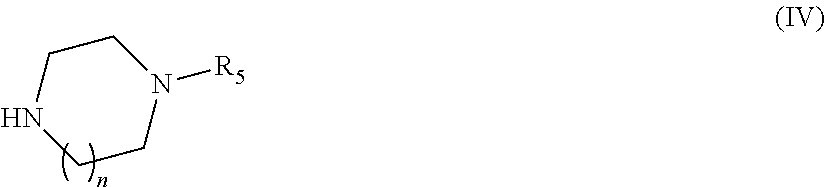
C1CNCCN1[R5]
